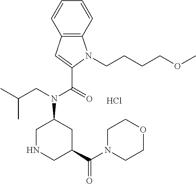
C1NCC(C(N2CCOCC2)=O)CC1N(CC(C)C)C(=O)C1=CC2=C(N1CCCCOC)C=CC=C2.Cl
